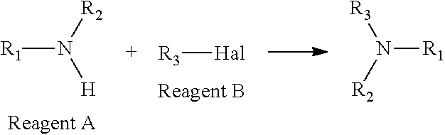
[R3][Hal].[R1]N([R2])[H].[R1]N([R3])[R2]
